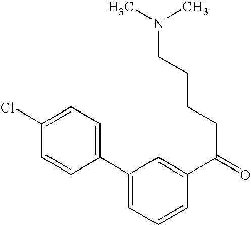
C1(C2=CC=C(Cl)C=C2)=CC=CC(C(=O)CCCCN(C)C)=C1
